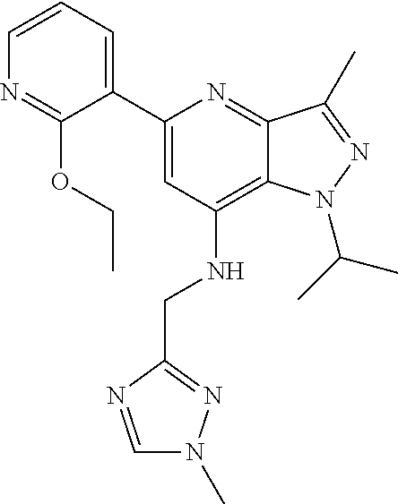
N1=C(OCC)C(C2=CC(NCC3=NN(C)C=N3)=C3C(=N2)C(C)=NN3C(C)C)=CC=C1
